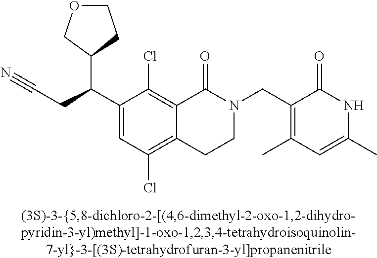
C1(C(CC#N)C2COCC2)=CC(Cl)=C2C(=C1Cl)C(=O)N(CC1=C(C)C=C(C)NC1=O)CC2
